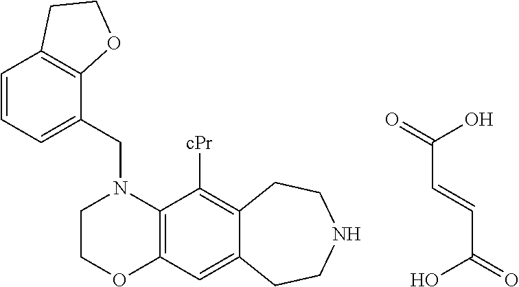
C1COC2=C(N1CC1=CC=CC3=C1OCC3)C([cPr])=C1C(=C2)CCNCC1.OC(=O)C=CC(O)=O
